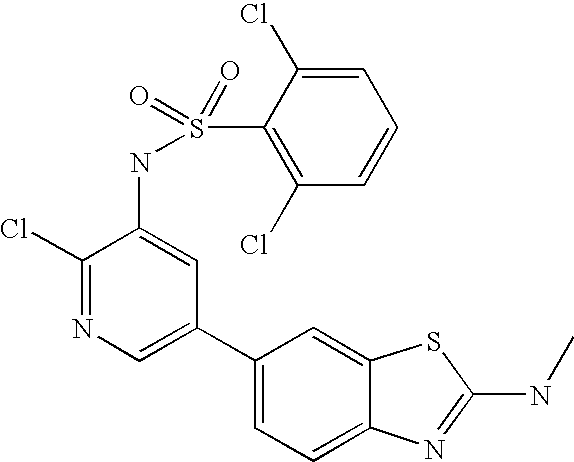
C1(Cl)=NC=C(C2=CC=C3C(=C2)SC(NC)=N3)C=C1NS(C1=C(Cl)C=CC=C1Cl)(=O)=O
